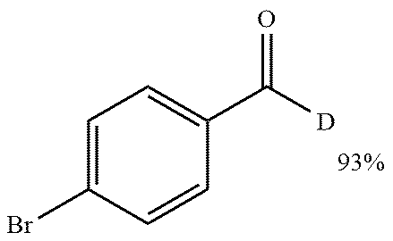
C1(C([D])=O)=CC=C(Br)C=C1
